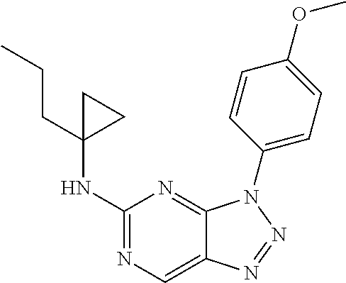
C1(NC2(CCC)CC2)=NC=C2C(=N1)N(C1=CC=C(OC)C=C1)N=N2
